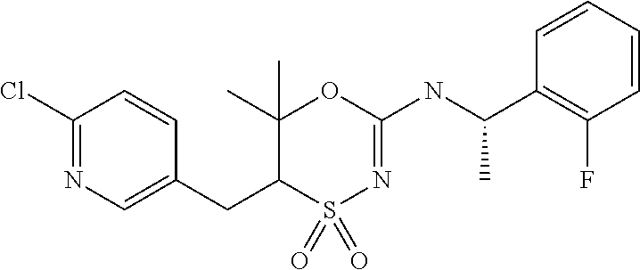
C1(CC2S(=O)(=O)N=C(NC(C3=C(F)C=CC=C3)C)OC2(C)C)=CN=C(Cl)C=C1
